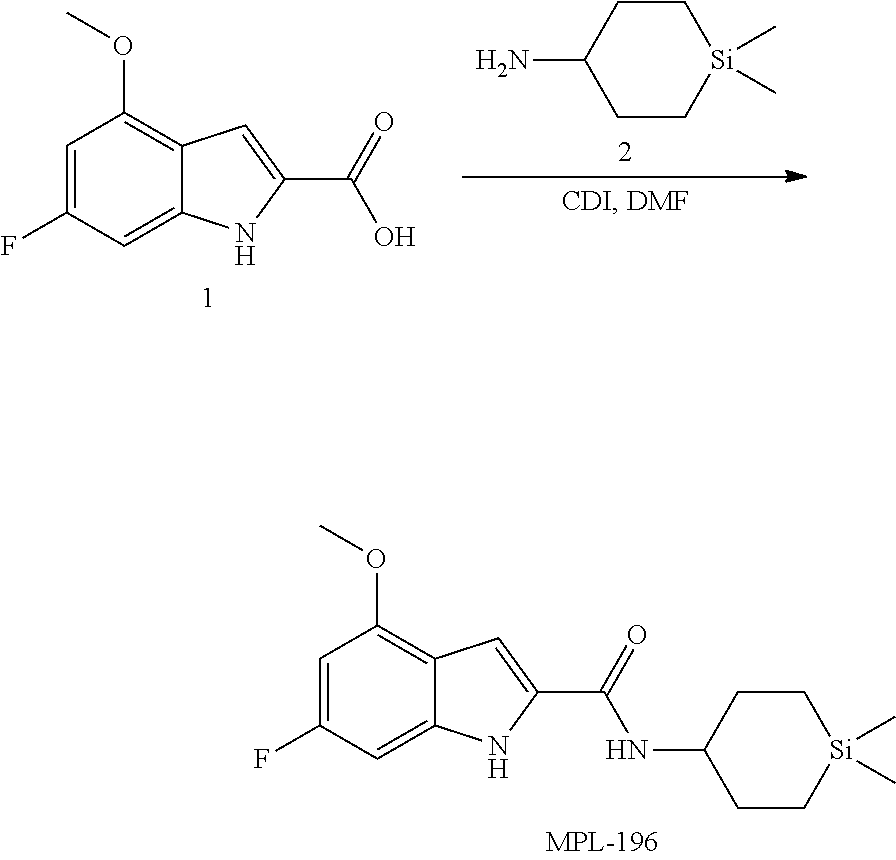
N(C1CC[Si](C)(C)CC1)C(C1=CC2=C(OC)C=C(F)C=C2N1)=O.NC1CC[Si](C)(C)CC1.C1(OC)=C2C=C(C(=O)O)NC2=CC(F)=C1
